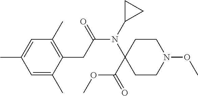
C1=C(C)C(CC(N(C2CC2)C2(C(=O)OC)CCN(OC)CC2)=O)=C(C)C=C1C
